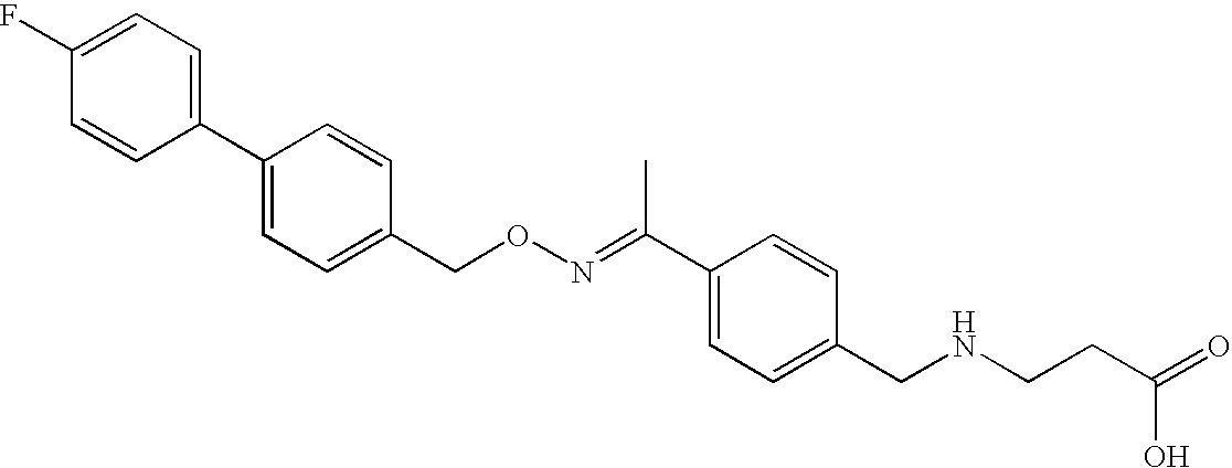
C1=CC(CON=C(C2=CC=C(CNCCC(=O)O)C=C2)C)=CC=C1C1=CC=C(F)C=C1
